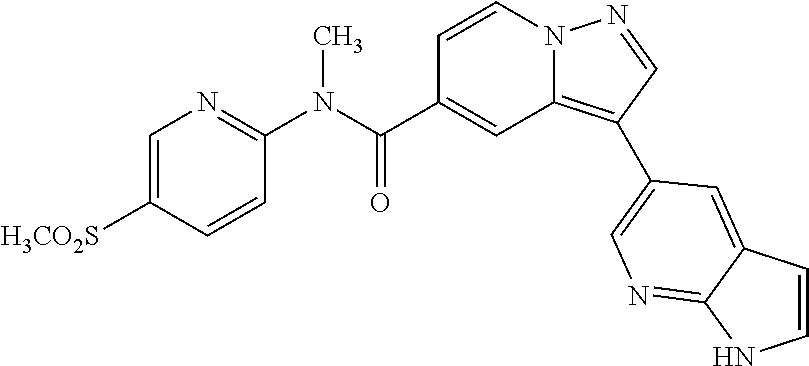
C1=CN2C(=C(C3=CN=C4C(=C3)C=CN4)C=N2)C=C1C(N(C1=NC=C([H3CO2S])C=C1)C)=O
